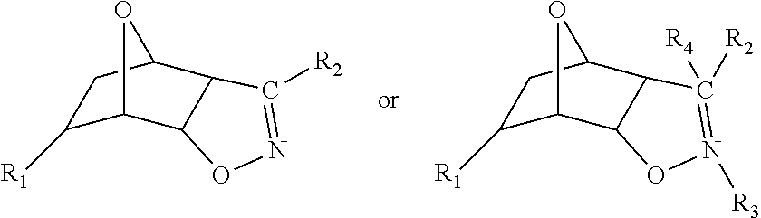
C1([R1])C2C3C(C(C1)O2)C([R2])=NO3.C1([R1])C2C3C(C(C1)O2)C([R2])([R4])=N([R3])O3
